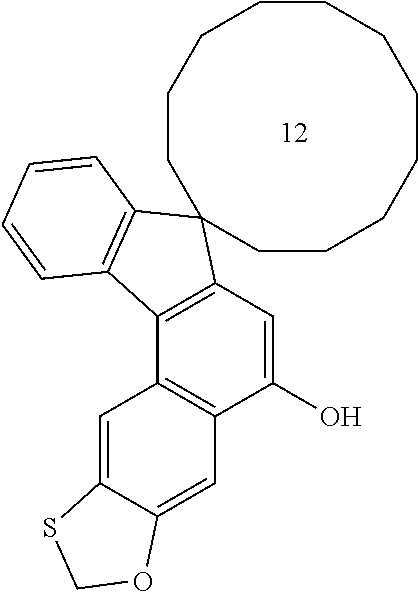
C1(O)=CC2=C(C3=C1C=C1C(=C3)SCO1)C1=C(C=CC=C1)C21CCCCCCCCCCC1
